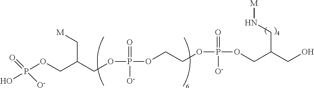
OP(OCC(C[M])COP(OCCOP(OCC(CN[M])CO)(=O)[O-])(=O)[O-])(=O)[O-]
